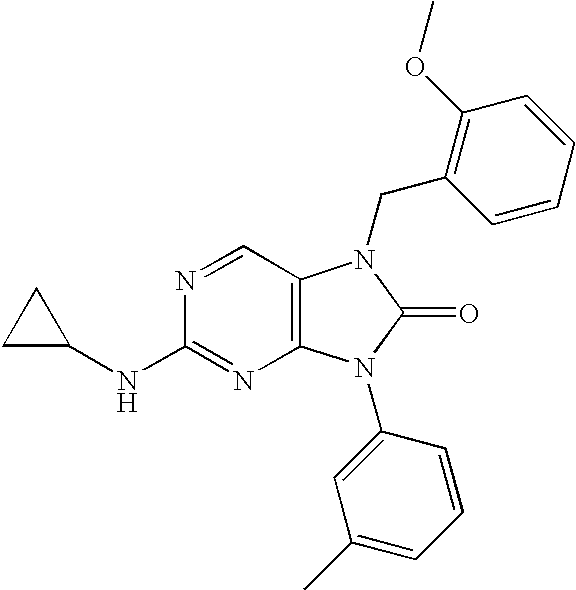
C1C(NC2=NC3=C(C=N2)N(CC2=C(OC)C=CC=C2)C(=O)N3C2=CC(C)=CC=C2)C1
